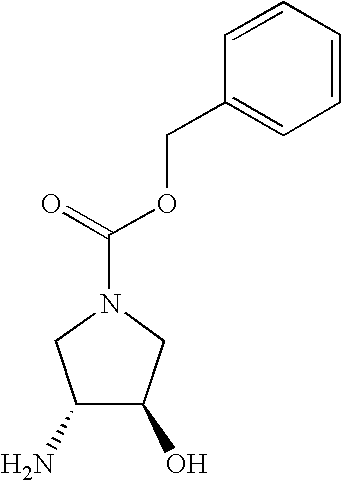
C1=CC=CC(COC(N2CC(N)C(O)C2)=O)=C1
